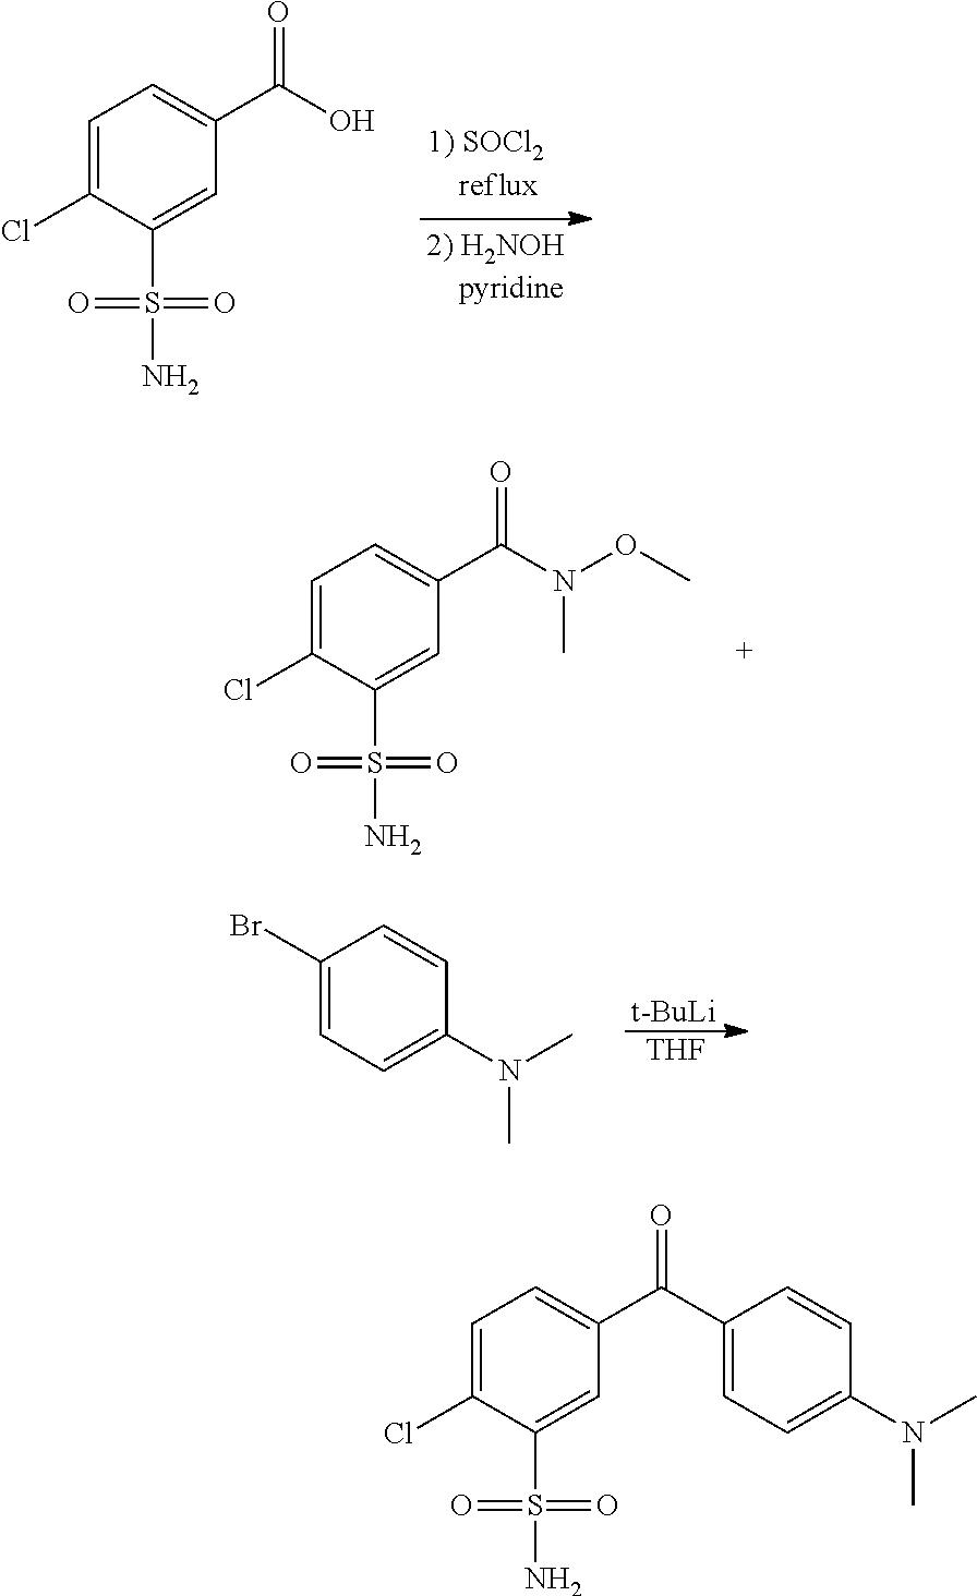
C1=C(Cl)C(S(N)(=O)=O)=CC(C(O)=O)=C1.C1=C(Cl)C(S(N)(=O)=O)=CC(C(N(OC)C)=O)=C1.C1(Br)=CC=C(N(C)C)C=C1.[t-BuLi].[THF].C1=C(Cl)C(S(N)(=O)=O)=CC(C(C2=CC=C(N(C)C)C=C2)=O)=C1
